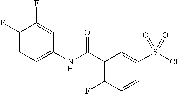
C1(C(NC2=CC=C(F)C(F)=C2)=O)=C(F)C=CC(S(Cl)(=O)=O)=C1
